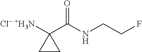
[Cl- +H3N]C1(C(NCCF)=O)CC1
